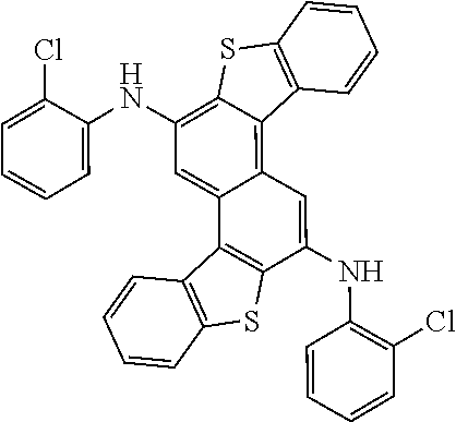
C1(NC2=CC3=C4C(=C(NC5=CC=CC=C5Cl)C=C3C3=C2SC2=C3C=CC=C2)SC2=C4C=CC=C2)=C(Cl)C=CC=C1
